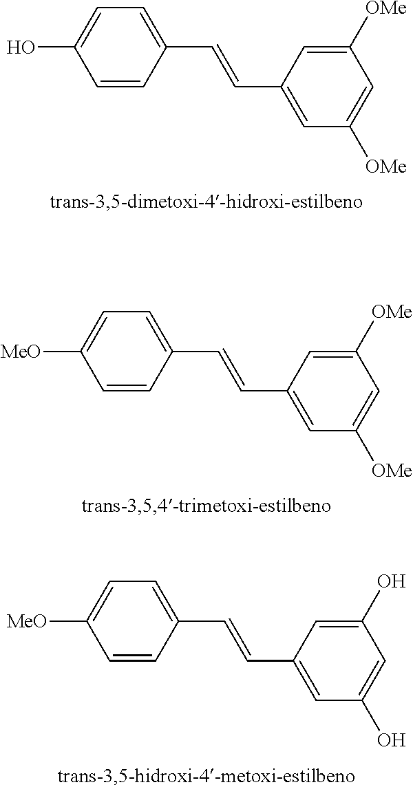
C1=C(O)C=CC(C=CC2=CC([OMe])=CC([OMe])=C2)=C1.C1=C([MeO])C=CC(C=CC2=CC([OMe])=CC([OMe])=C2)=C1.C1=C([MeO])C=CC(C=CC2=CC(O)=CC(O)=C2)=C1
